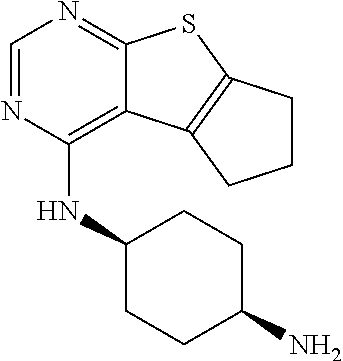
C1=NC(NC2CCC(N)CC2)=C2C(=N1)SC1=C2CCC1
